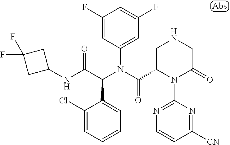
C1(F)=CC(N(C(=O)C2N(C3=NC=CC([CN])=N3)C(=O)CNC2)C(C(NC2CC(F)(F)C2)=O)C2=CC=CC=C2Cl)=CC(F)=C1
